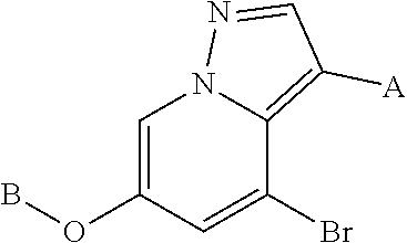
N12C=C(OB)C=C(Br)C1=C([A])C=N2
